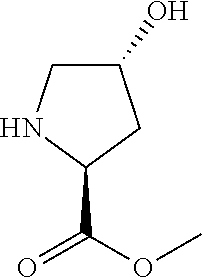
C1C(O)CC(C(OC)=O)N1
